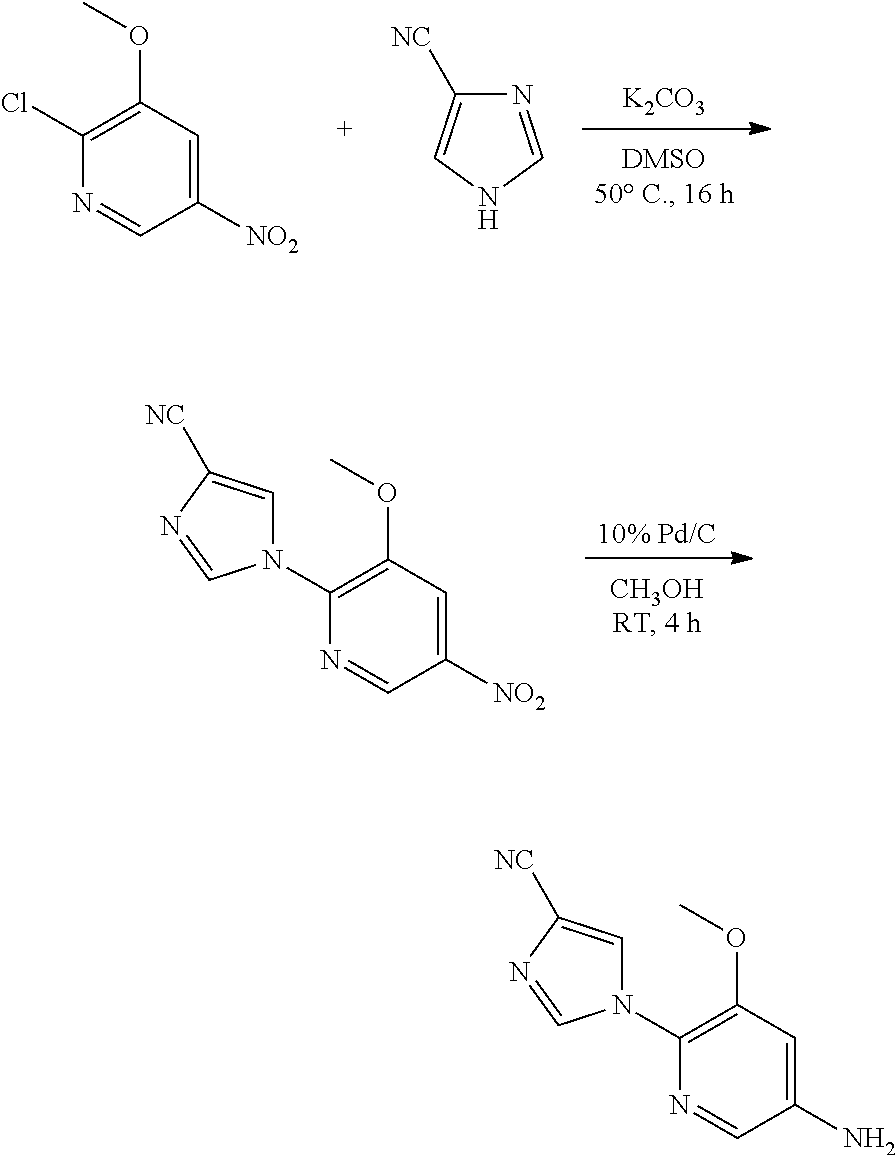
[10% Pd/C].C1(N2C=C([NC])N=C2)=C(OC)C=C([NO2])C=N1.[K2CO3].C1(Cl)=C(OC)C=C([NO2])C=N1.N1=CNC=C1[NC].C1(N2C=C([NC])N=C2)=C(OC)C=C(N)C=N1
